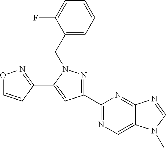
O1C=CC(C2=CC(C3=NC=C4C(=N3)N=CN4C)=NN2CC2=CC=CC=C2F)=N1
